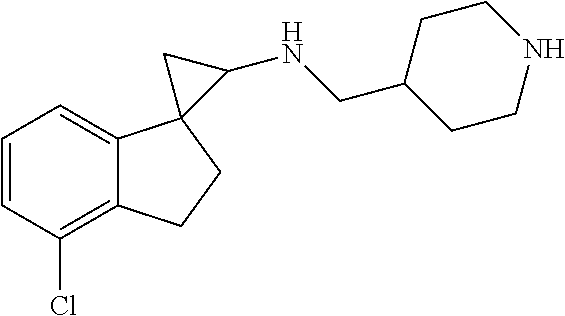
C1=CC=C2C(=C1Cl)CCC21C(NCC2CCNCC2)C1
